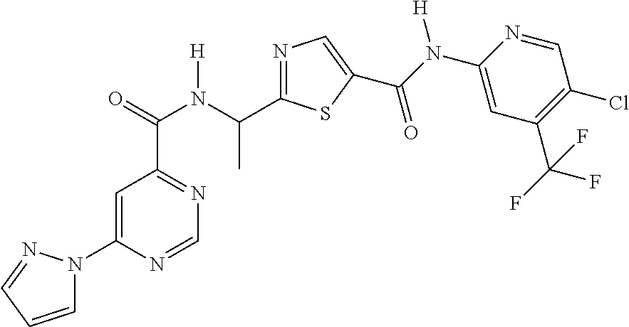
C1=C(N2C=CC=N2)N=CN=C1C(=O)N(C(C)C1=NC=C(C(N(C2=CC(C(F)(F)F)=C(Cl)C=N2)[H])=O)S1)[H]
